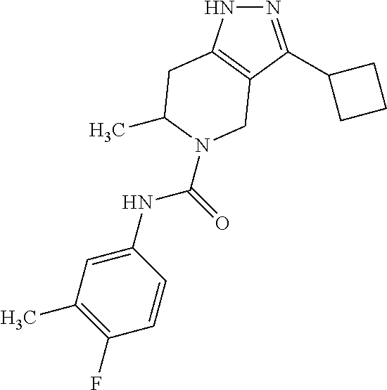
N1=C(C2CCC2)C2=C(N1)CC(C)N(C(NC1=CC(C)=C(F)C=C1)=O)C2
